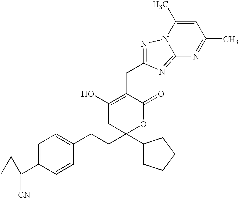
C1=C(C2([CN])CC2)C=CC(CCC2(C3CCCC3)OC(=O)C(CC3=NN4C(C)=CC(C)=NC4=N3)=C(O)C2)=C1
